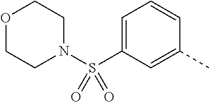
C1=C(S(N2CCOCC2)(=O)=O)C=C(C)C=C1
